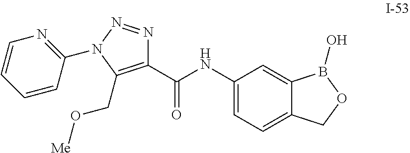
C1(C(NC2=CC=C3C(=C2)B(O)OC3)=O)=C(CO[Me])N(C2=NC=CC=C2)N=N1
